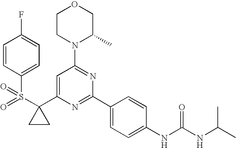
S(C1(C2=CC(N3C(C)COCC3)=NC(C3=CC=C(NC(NC(C)C)=O)C=C3)=N2)CC1)(=O)(=O)C1=CC=C(F)C=C1
